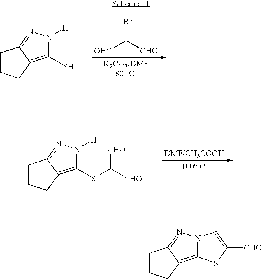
[OHC]C([CHO])Br.C1CCC2=C(S)N([H])N=C12.C1CCC2=C(SC([CHO])[CHO])N([H])N=C12.C1CCC2=C3N(N=C12)C=C([CHO])S3
